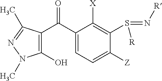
C1(O)=C(C(C2=CC=C([Z])C(S(=N[R])[R])=C2[X])=O)C(C)=NN1C
